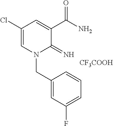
C1(Cl)=CN(CC2=CC(F)=CC=C2)C(=N)C(C(N)=O)=C1.[CF3COOH]
